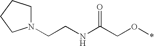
N1(CCNC(CO*)=O)CCCC1
